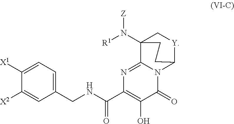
C1([X2])=CC(CNC(C2=C(O)C(=O)N3C(=N2)C2(N([R1])[Z])C[Y]C3CC2)=O)=CC=C1[X1]
